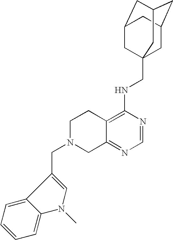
C12=C(NCC34CC5CC(CC(C3)C5)C4)N=CN=C1CN(CC1=CN(C)C3=CC=CC=C13)CC2
